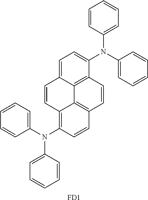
C1=CC(N(C2=C3C4=C(C=C2)C=CC2=C4C(=CC=C2N(C2=CC=CC=C2)C2=CC=CC=C2)C=C3)C2=CC=CC=C2)=CC=C1.[FD1]
